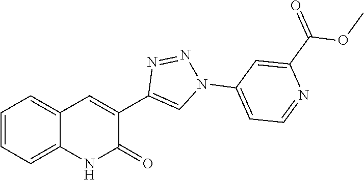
C1=CC=C2C(=C1)C=C(C1=CN(C3=CC=NC(C(=O)OC)=C3)N=N1)C(=O)N2
